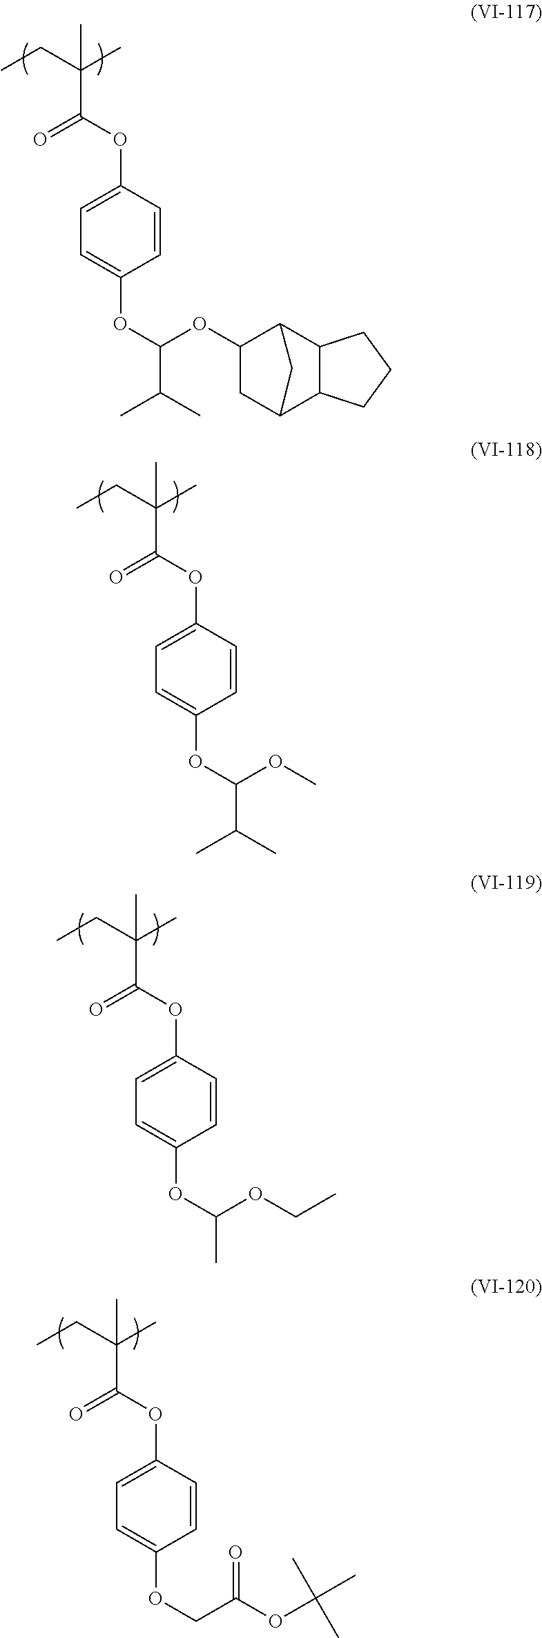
CCC(C)(C(=O)OC1=CC=C(OC(OC2CC3C4C(C2C3)CCC4)C(C)C)C=C1)C.CCC(C)(C(=O)OC1=CC=C(OC(OC)C(C)C)C=C1)C.CCC(C)(C(=O)OC1=CC=C(OC(OCC)C)C=C1)C.CCC(C)(C(=O)OC1=CC=C(OCC(OC(C)(C)C)=O)C=C1)C
